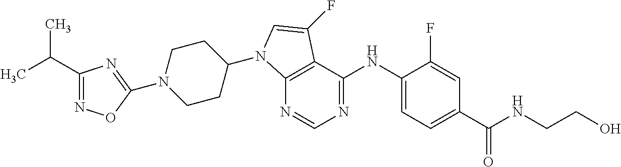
C1(C(C)C)=NOC(N2CCC(N3C4=C(C(NC5=CC=C(C(NCCO)=O)C=C5F)=NC=N4)C(F)=C3)CC2)=N1
